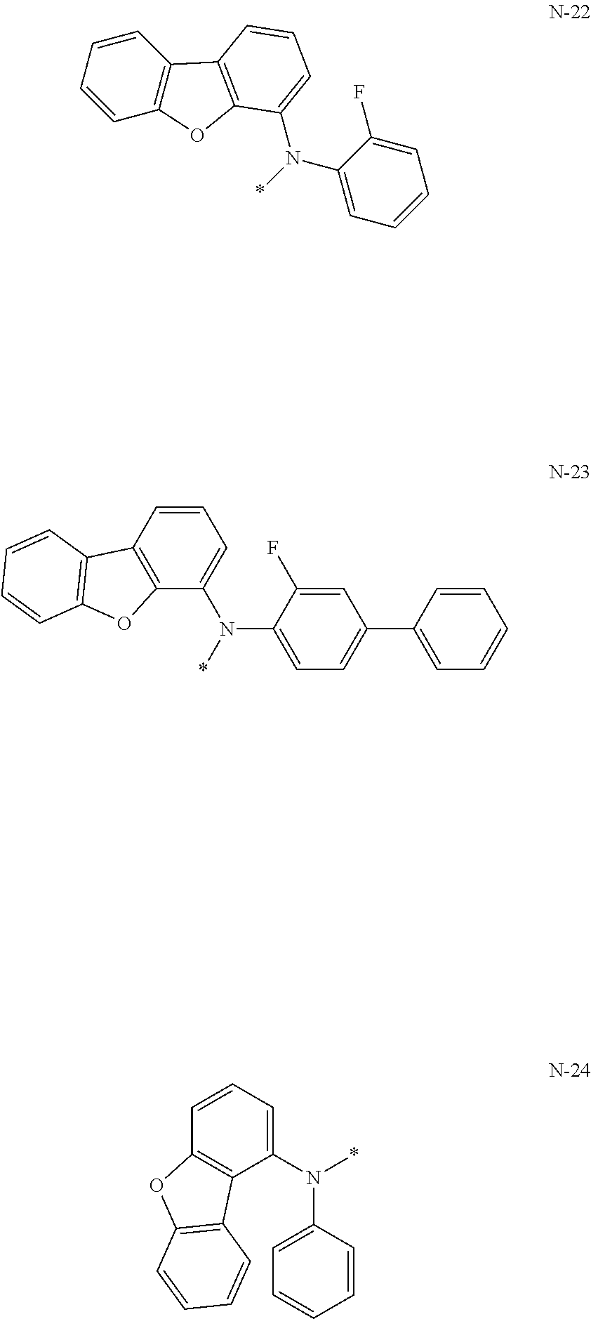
C1=CC2=C(C=C1)OC1=C2C=CC=C1N(*)C1=CC=CC=C1F.C12=C(C=CC=C1N(*)C1=CC=C(C3=CC=CC=C3)C=C1F)C1=C(O2)C=CC=C1.C1=C(N(*)C2=CC=CC3=C2C2=C(O3)C=CC=C2)C=CC=C1
